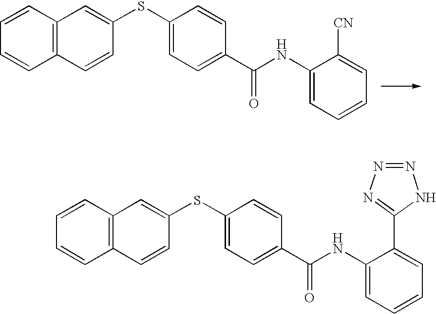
C12=C(C=CC=C1)C=C(SC1=CC=C(C(NC3=CC=CC=C3[CN])=O)C=C1)C=C2.C12=C(C=CC=C1)C=C(SC1=CC=C(C(NC3=CC=CC=C3C3=NN=NN3)=O)C=C1)C=C2
